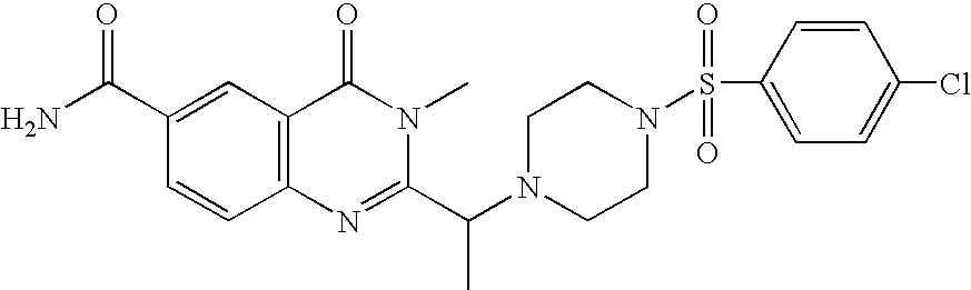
C1=CC2=C(C=C1C(N)=O)C(=O)N(C)C(C(N1CCN(S(C3=CC=C(Cl)C=C3)(=O)=O)CC1)C)=N2
